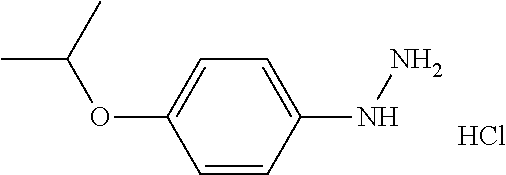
C1=CC(NN)=CC=C1OC(C)C.Cl
